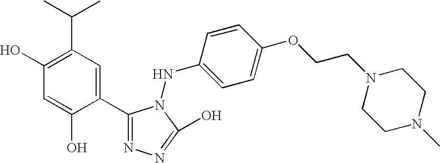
C1(O)=C(C(C)C)C=C(C2=NN=C(O)N2NC2=CC=C(OCCN3CCN(C)CC3)C=C2)C(O)=C1
